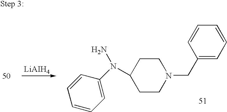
[LiAIH4].C1=CC=C(N(C2CCN(CC3=CC=CC=C3)CC2)N)C=C1
